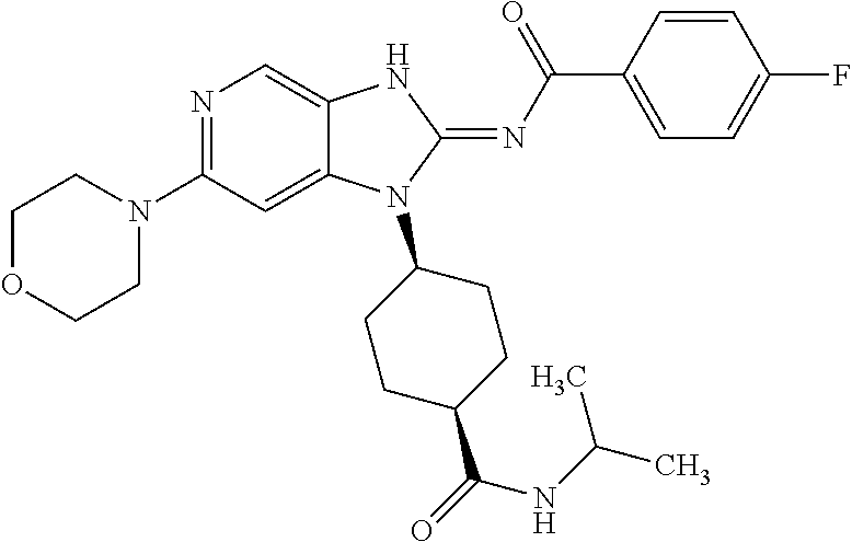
N1(C2=NC=C3C(=C2)N(C2CCC(C(=O)NC(C)C)CC2)C(=NC(C2=CC=C(F)C=C2)=O)N3)CCOCC1
